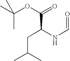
CC(C)CC(NC=O)C(=O)OC(C)(C)C
